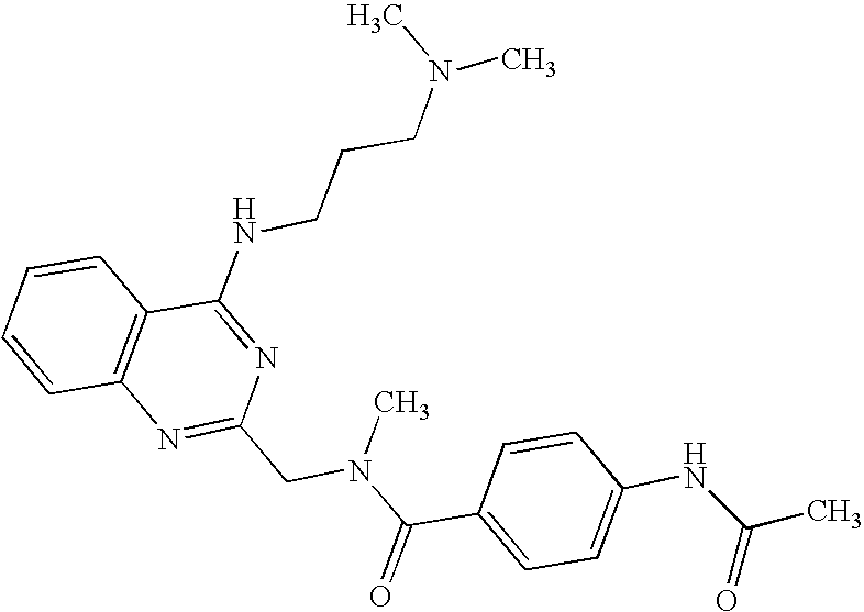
C1=CC2=C(C=C1)C(NCCCN(C)C)=NC(CN(C(C1=CC=C(NC(C)=O)C=C1)=O)C)=N2
